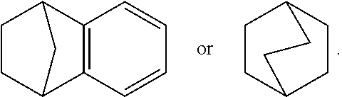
C1CC2CCC1CC2.C1=CC=CC2=C1C1CCC2C1
